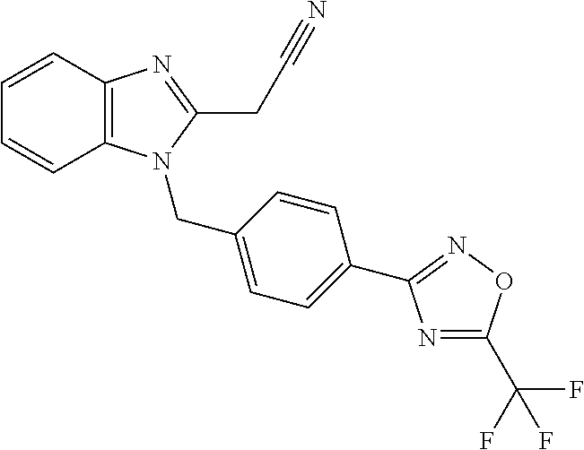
C12=C(N=C(CC#N)N1CC1=CC=C(C3=NOC(C(F)(F)F)=N3)C=C1)C=CC=C2
